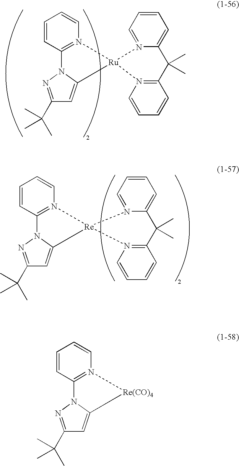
C1=CC2=N(C=C1)[Ru]1(C3=CC(C(C)(C)C)=NN23)N2=CC=CC=C2C(C)(C)C2=N1C=CC=C2.C1=CC2=N(C=C1)[Re]1(C3=CC(C(C)(C)C)=NN23)N2=CC=CC=C2C(C)(C)C2=N1C=CC=C2.C1=CC2=N(C=C1)[Re(CO)4]C1=CC(C(C)(C)C)=NN21
